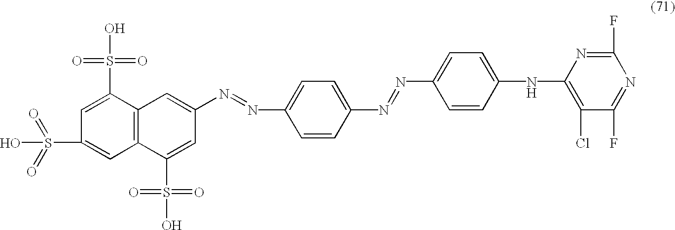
C1(S(O)(=O)=O)=CC2=C(C(S(=O)(=O)O)=C1)C=C(N=NC1=CC=C(N=NC3=CC=C(NC4=C(Cl)C(F)=NC(F)=N4)C=C3)C=C1)C=C2S(O)(=O)=O
